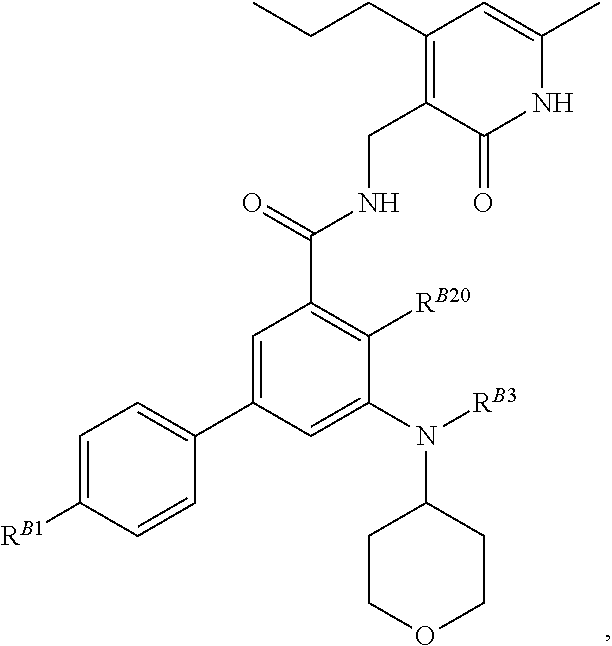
C1=C(C2=CC=C([RB1])C=C2)C=C(N([RB3])C2CCOCC2)C([RB20])=C1C(=O)NCC1=C(CCC)C=C(C)NC1=O
